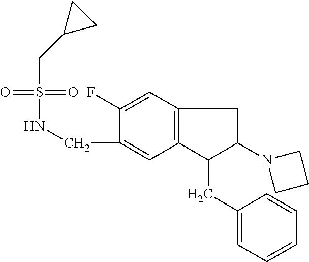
C1(CNS(=O)(=O)CC2CC2)=CC2=C(C=C1F)CC(N1CCC1)C2CC1=CC=CC=C1
